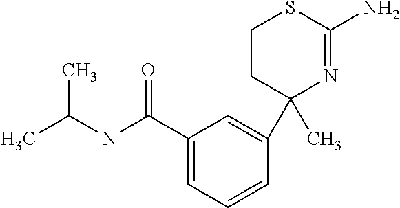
C1CC(C)(C2=CC(C(NC(C)C)=O)=CC=C2)N=C(N)S1
